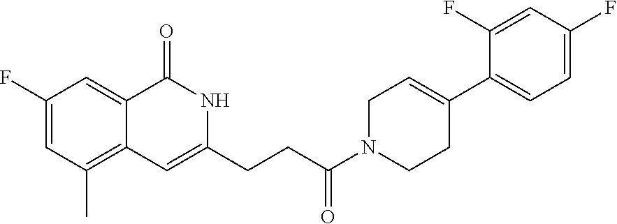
C1(F)=CC(C)=C2C(=C1)C(=O)NC(CCC(N1CC=C(C3=CC=C(F)C=C3F)CC1)=O)=C2
